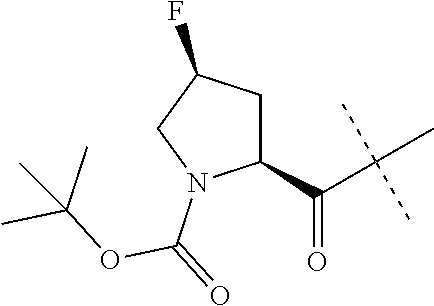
C1(C(=O)C(C)(C)C)CC(F)CN1C(=O)OC(C)(C)C
